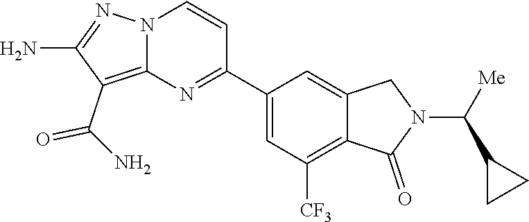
C1(N)=NN2C(=C1C(N)=O)N=C(C1=CC([CF3])=C3C(=C1)CN(C(C1CC1)[Me])C3=O)C=C2
